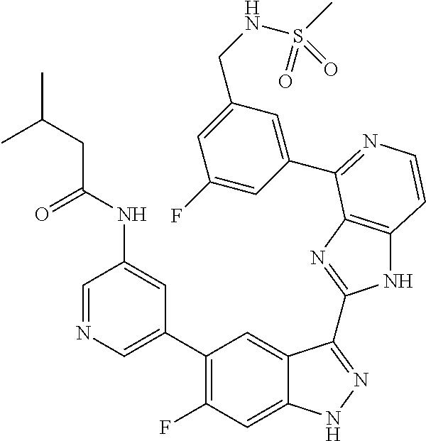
C1=C(C2=C(F)C=C3C(=C2)C(C2=NC4=C(N2)C=CN=C4C2=CC(CNS(C)(=O)=O)=CC(F)=C2)=NN3)C=C(NC(=O)CC(C)C)C=N1
